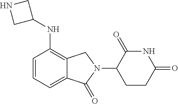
N1C(=O)C(N2CC3=C(NC4CNC4)C=CC=C3C2=O)CCC1=O
